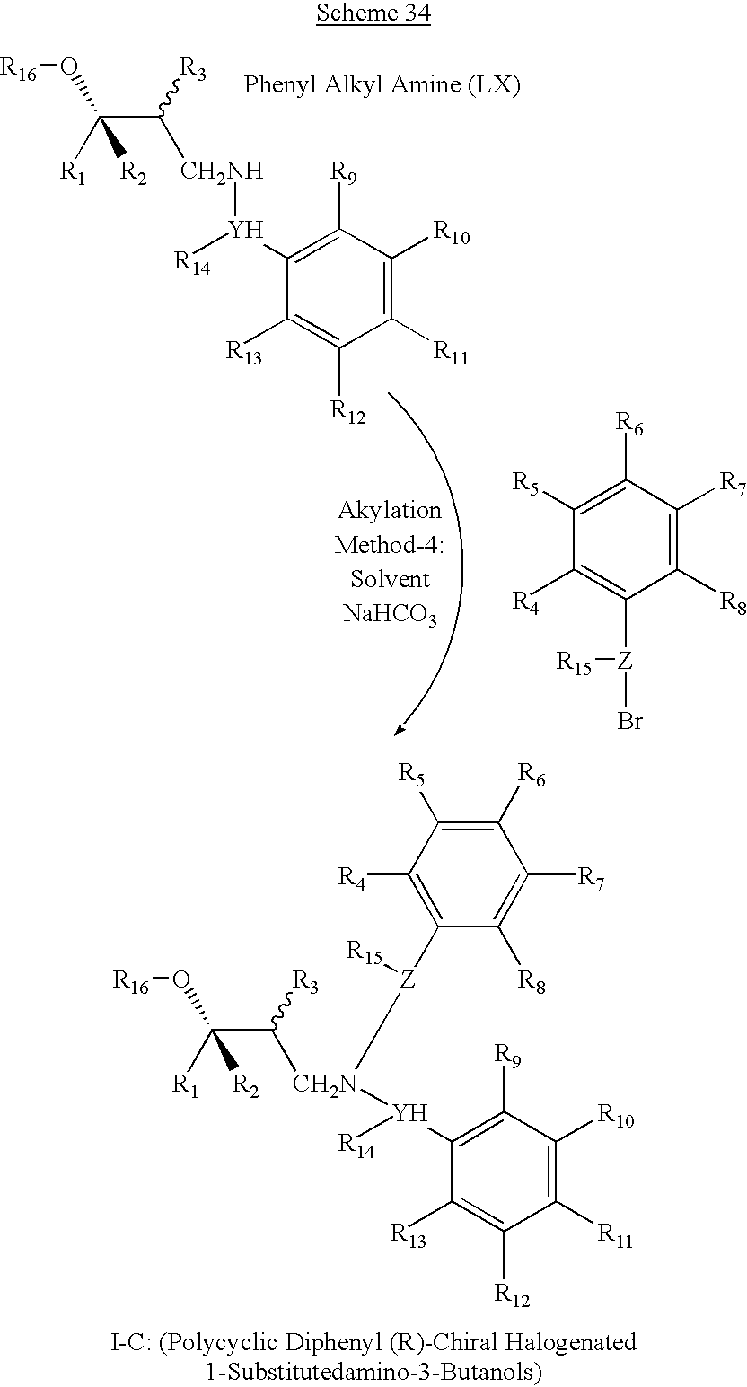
[R1]C(C([CH2N]([Z](C1=C([R4])C([R5])=C([R6])C([R7])=C1[R8])[R15])[Y]([R14])C1=C([R9])C([R10])=C([R11])C([R12])=C1[R13])[R3])(O[R16])[R2].C1([R5])=C([R6])C([R7])=C([R8])C([Z]([R15])Br)=C1[R4].[R1]C(C([CH2NH][Y]([R14])C1=C([R9])C([R10])=C([R11])C([R12])=C1[R13])[R3])(O[R16])[R2]
